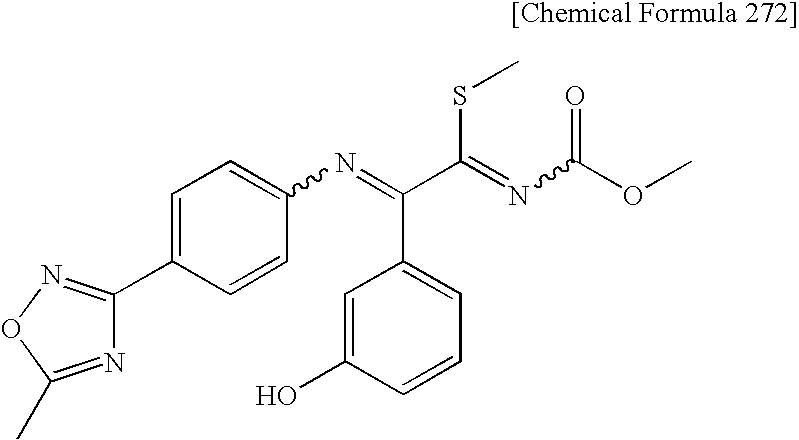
N1=C(C)ON=C1C1=CC=C(N=C(C(=NC(OC)=O)SC)C2=CC=CC(O)=C2)C=C1
